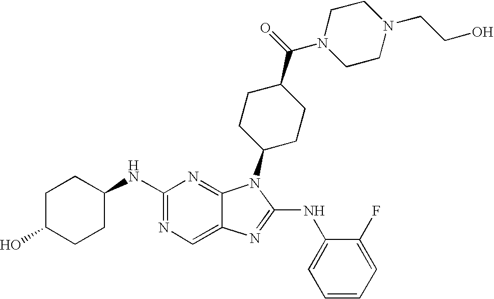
C1(NC2CCC(O)CC2)=NC=C2C(=N1)N(C1CCC(C(=O)N3CCN(CCO)CC3)CC1)C(NC1=CC=CC=C1F)=N2
